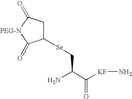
C([KF]N)(=O)C(N)C[Se]C1CC(=O)[PEG-N]C1=O
